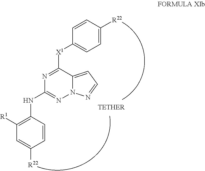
C1([R1])=C(NC2=NN3C(=CC=N3)C([X1]C3=CC=C([R22])C=C3)=N2)C=CC([R22])=C1
